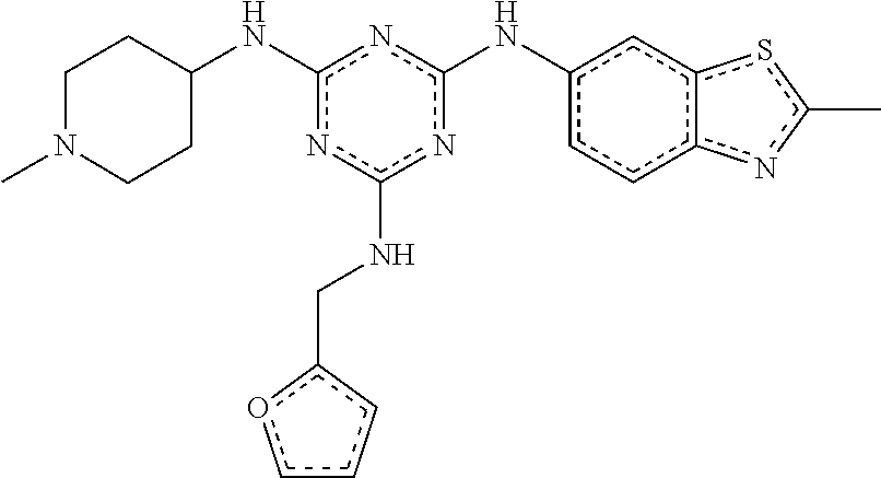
C1CC(Nc2nc(Nc3ccc4c(c3)sc(C)n4)nc(NCc3occc3)n2)CCN1C
